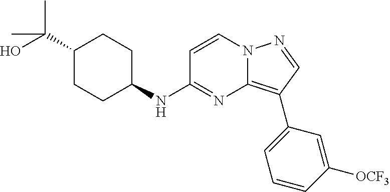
C1=CN2C(=C(C3=CC=CC([OCF3])=C3)C=N2)N=C1NC1CCC(C(O)(C)C)CC1
